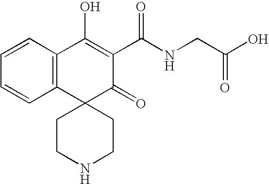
C12=C(C=CC=C1)C(O)=C(C(NCC(O)=O)=O)C(=O)C21CCNCC1
